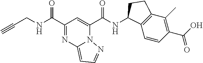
C(C1=NC2=CC=NN2C(C(NC2C3=C(C(C)=C(C(O)=O)C=C3)CC2)=O)=C1)(=O)NCC#C
